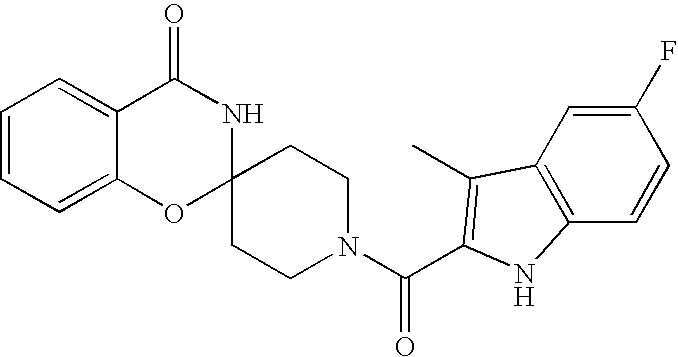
C1=CC=C2C(=C1)C(=O)NC1(O2)CCN(C(=O)C2=C(C)C3=C(C=CC(F)=C3)N2)CC1
